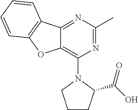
C1CC(C(O)=O)N(C2=C3C(=NC(C)=N2)C2=C(O3)C=CC=C2)C1
